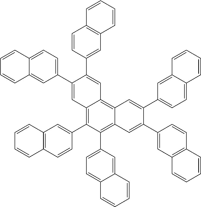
C12=C(C3=CC4=C(C=C3)C=CC=C4)C(C3=CC=C4C(=C3)C=CC=C4)=C3C(=C1C=C(C1=CC4=C(C=C1)C=CC=C4)C(C1=CC=C4C(=C1)C=CC=C4)=C2)C=C(C1=CC=C2C(=C1)C=CC=C2)C(C1=CC2=C(C=C1)C=CC=C2)=C3
